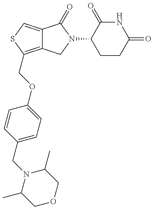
C12=C(COC3=CC=C(CN4C(C)COCC4C)C=C3)SC=C1C(=O)N(C1CCC(=O)NC1=O)C2
